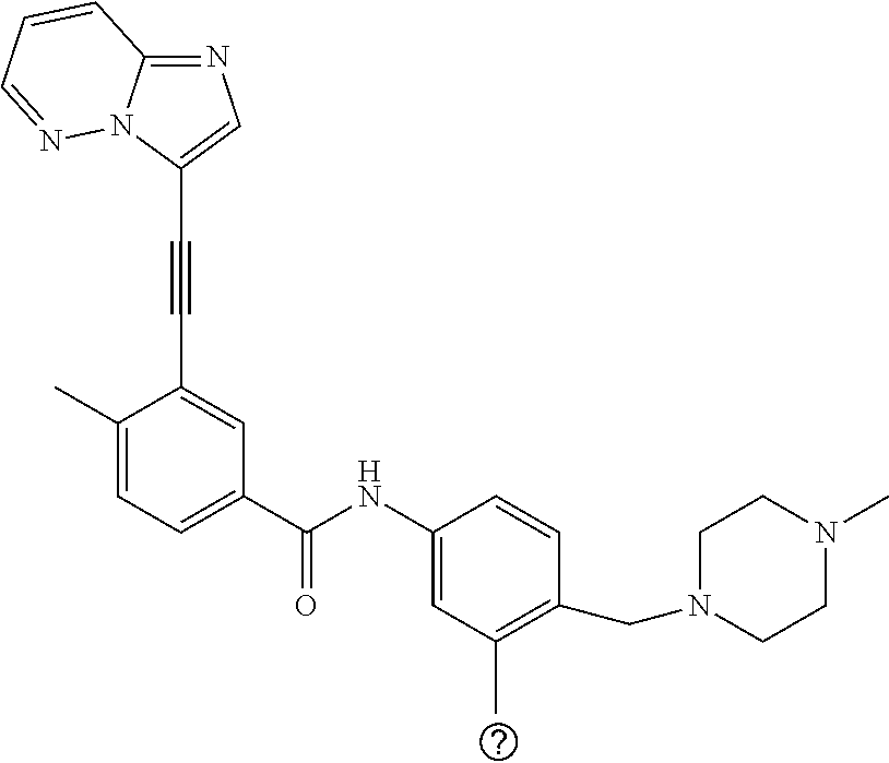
C1=CC2=NC=C(C#CC3=CC(C(NC4=CC(C)=C(CN5CCN(C)CC5)C=C4)=O)=CC=C3C)N2N=C1
